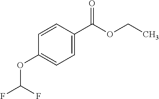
C1=CC(C(OCC)=O)=CC=C1OC(F)F
